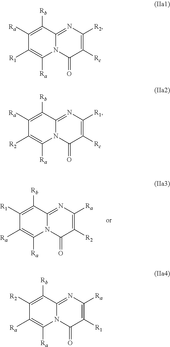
C1([R2])=C([Ra])N=C2N(C1=O)C([Ra])=C([Ra])C([R1])=C2[Rb].C1([Rc])=C([R2])N=C2N(C1=O)C([Ra])=C([R1])C([Ra])=C2[Rb].C1([Rc])=C([R1])N=C2N(C1=O)C([Ra])=C([R2])C([Ra])=C2[Rb].C1([R1])=C([Ra])N=C2N(C1=O)C([Ra])=C([Ra])C([R2])=C2[Rb]
